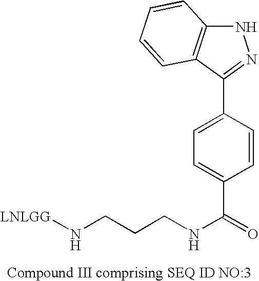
N1C2=C(C(C3=CC=C(C(=O)NCCCN[LNLGG])C=C3)=N1)C=CC=C2
